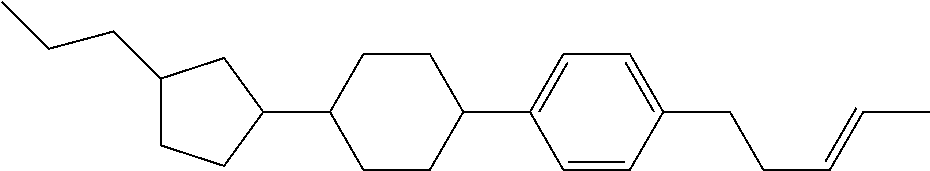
C1(CCC)CCC(C2CCC(C3=CC=C(CCC=CC)C=C3)CC2)C1
